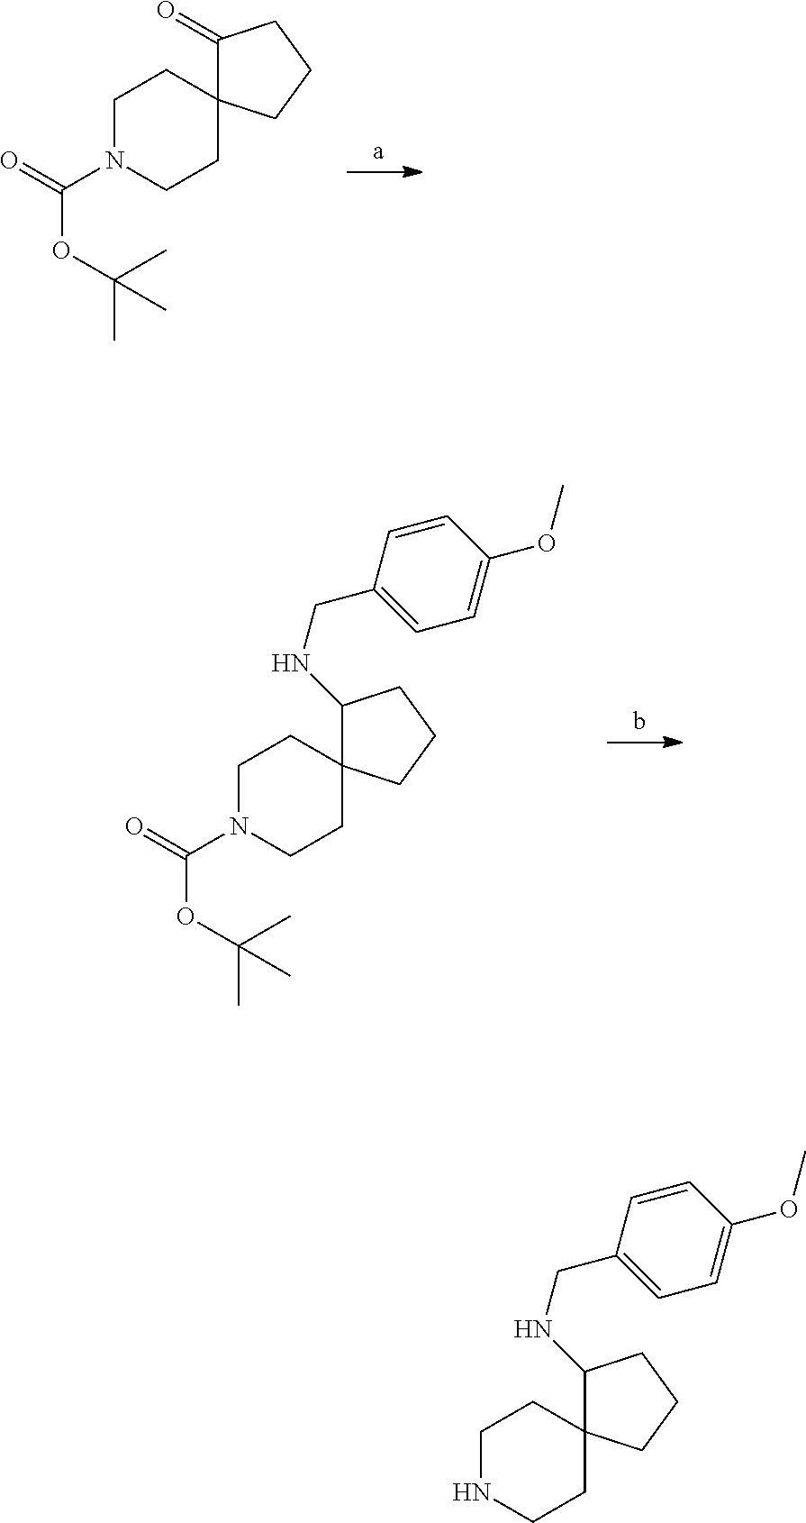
C1N(C(=O)OC(C)(C)C)CCC2(C1)C(=O)CCC2.C1N(C(=O)OC(C)(C)C)CCC2(C1)C(NCC1=CC=C(OC)C=C1)CCC2.C1NCCC2(C1)C(NCC1=CC=C(OC)C=C1)CCC2
